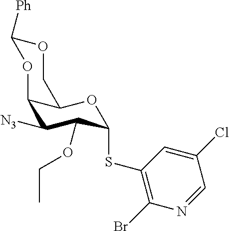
C12C([N3])C(OCC)C(SC3=C(Br)N=CC(Cl)=C3)OC1COC([Ph])O2
